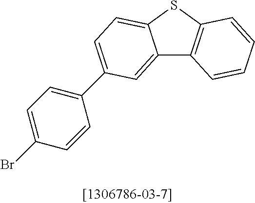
C12=CC(C3=CC=C(Br)C=C3)=CC=C1SC1=C2C=CC=C1
